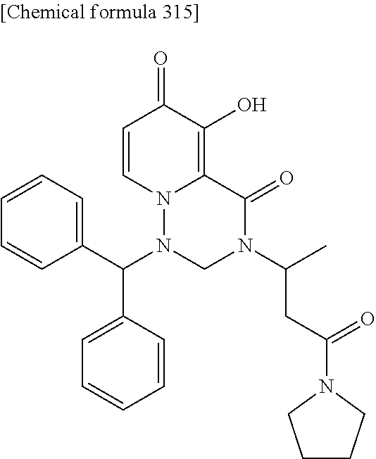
C1=CN2C(=C(O)C1=O)C(=O)N(C(C)CC(N1CCCC1)=O)CN2C(C1=CC=CC=C1)C1=CC=CC=C1
